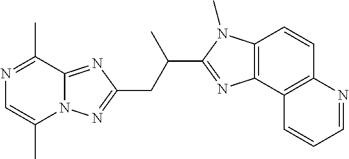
C(C1=NC2=C(N1C)C=CC1=C2C=CC=N1)(CC1=NN2C(C)=CN=C(C)C2=N1)C
